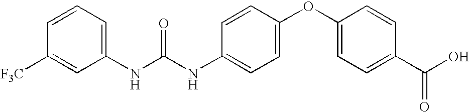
C1=CC=C(NC(=O)NC2=CC=C(OC3=CC=C(C(=O)O)C=C3)C=C2)C=C1[F3C]
